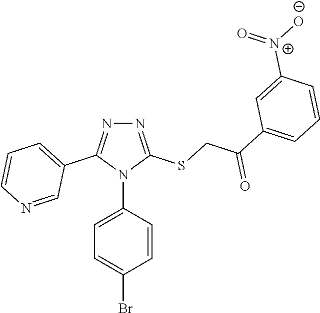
N1=C(SCC(=O)C2=CC=CC([N+]([O-])=O)=C2)N(C2=CC=C(Br)C=C2)C(C2=CC=CN=C2)=N1
